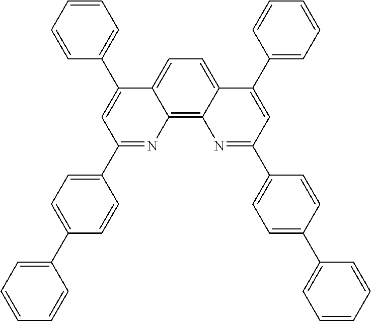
C12=C3C(=CC=C1C(C1=CC=CC=C1)=CC(C1=CC=C(C4=CC=CC=C4)C=C1)=N2)C(C1=CC=CC=C1)=CC(C1=CC=C(C2=CC=CC=C2)C=C1)=N3
